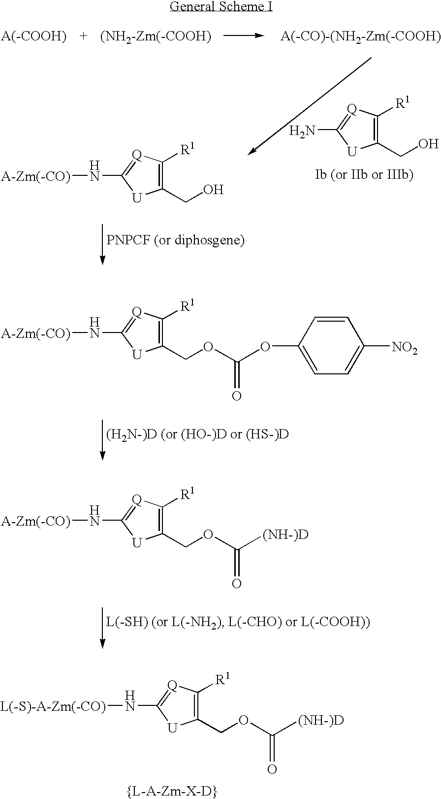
C1(CO)=C([R1])[Q]=C(N)[U]1.C1(CO)=C([R1])[Q]=C(N[A-Zm(-CO)])[U]1.C1(COC(OC2=CC=C([NO2])C=C2)=O)=C([R1])[Q]=C(N[A-Zm(-CO)])[U]1.C1(COC([(NH-)D])=O)=C([R1])[Q]=C(N[A-Zm(-CO)])[U]1.C1(COC([(NH-)D])=O)=C([R1])[Q]=C(N[L(-S)-A-Zm(-CO)])[U]1
